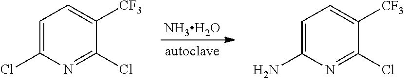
[NH3H2O].C1([CF3])=CC=C(Cl)N=C1Cl.ClC1=NC(N)=CC=C1[CF3]
